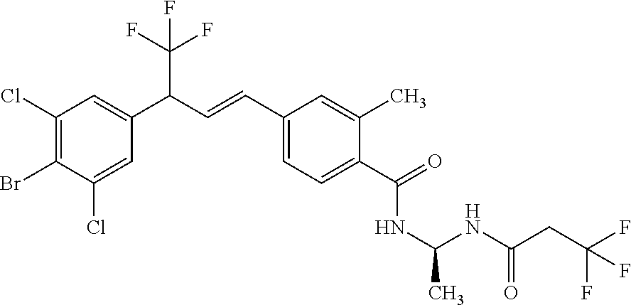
C1(Cl)=C(Br)C(Cl)=CC(C(C=CC2=CC=C(C(=O)NC(C)NC(CC(F)(F)F)=O)C(C)=C2)C(F)(F)F)=C1
